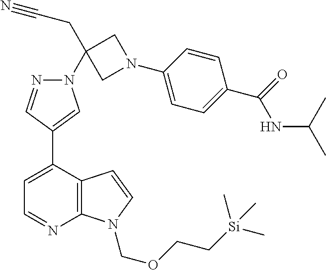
C1=C(C2=CN(C3(CC#N)CN(C4=CC=C(C(NC(C)C)=O)C=C4)C3)N=C2)C2=C(N=C1)N(COCC[Si](C)(C)C)C=C2
